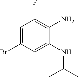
C1=C(Br)C=C(NC(C)C)C(N)=C1F
